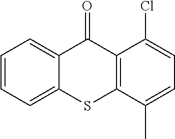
C1=CC=C2C(=C1)C(=O)C1=C(S2)C(C)=CC=C1Cl
